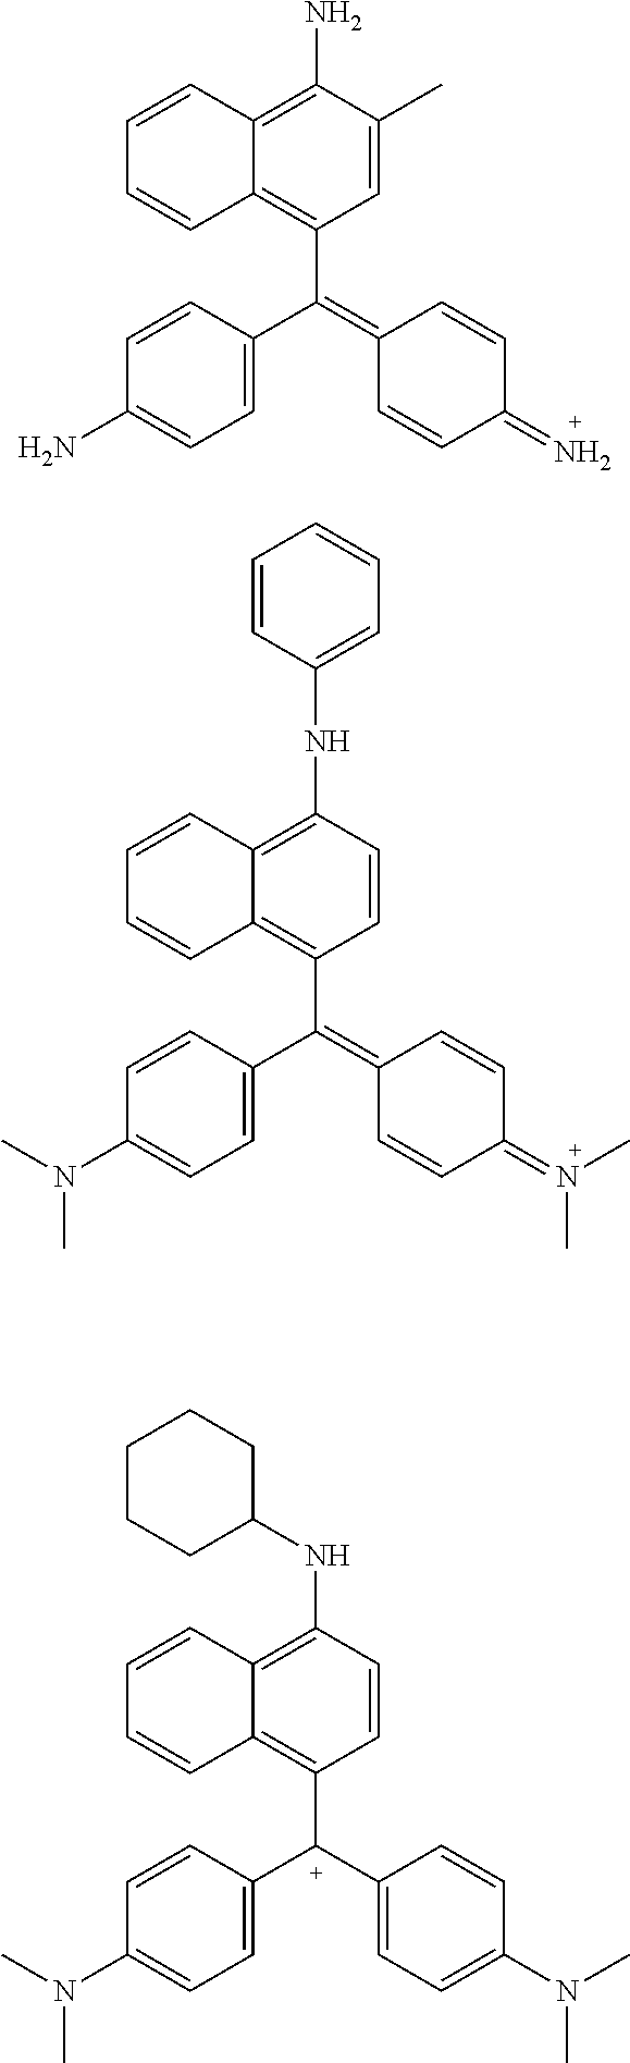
C12=C(C(=C3C=CC(=N)C=C3)C3=CC=C(N)C=C3)C=C(C)C(N)=C1C=CC=C2.C12=C(C(=C3C=CC(=N(C)C)C=C3)C3=CC=C(N(C)C)C=C3)C=CC(NC3=CC=CC=C3)=C1C=CC=C2.C12=C([C+](C3=CC=C(N(C)C)C=C3)C3=CC=C(N(C)C)C=C3)C=CC(NC3CCCCC3)=C1C=CC=C2
